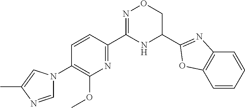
C1=CC(C2=NOCC(C3=NC4=C(C=CC=C4)O3)N2)=NC(OC)=C1N1C=NC(C)=C1
